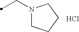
C(N1CCCC1)C.Cl
